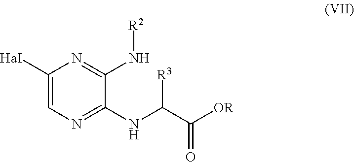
C1([HaI])=CN=C(NC(C([OR])=O)[R3])C(N[R2])=N1
